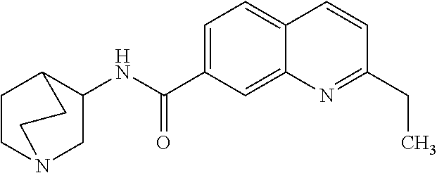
C1=C(C(NC2CN3CCC2CC3)=O)C=C2C(=C1)C=CC(CC)=N2
